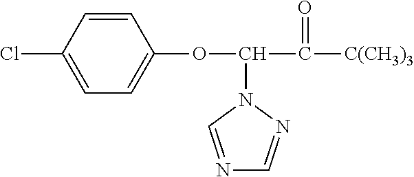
C1(OC(C(=O)[C(CH3)3])N2C=NC=N2)=CC=C(Cl)C=C1
